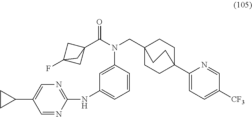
C1=C(N(C(C23CC(F)(C2)C3)=O)CC23CCC(C4=CC=C([CF3])C=N4)(CC2)CC3)C=CC=C1NC1=NC=C(C2CC2)C=N1
